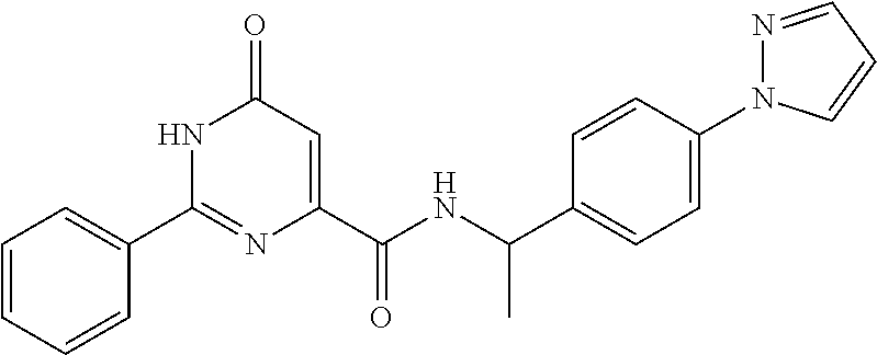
C1=CC=CC(C2=NC(C(=O)NC(C3=CC=C(N4N=CC=C4)C=C3)C)=CC(=O)N2)=C1
